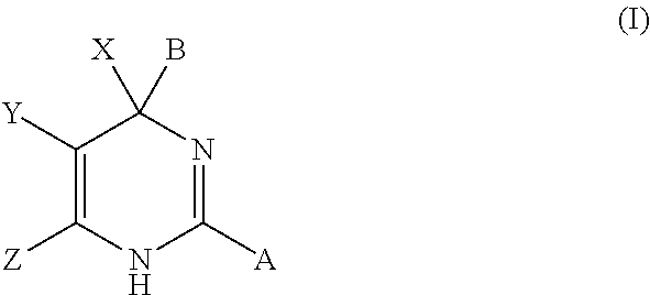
C1([Y])=C([Z])NC([A])=NC1([X])B
